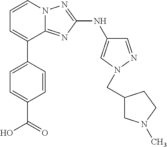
C1=C(C2=CC=CN3C2=NC(NC2=CN(CC4CN(C)CC4)N=C2)=N3)C=CC(C(=O)O)=C1
